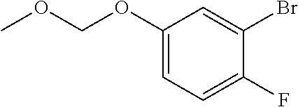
C1(OCOC)=CC=C(F)C(Br)=C1
